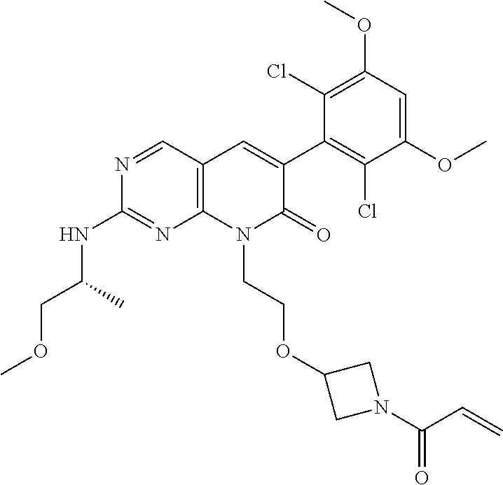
C1(NC(COC)C)=NC2=C(C=N1)C=C(C1=C(Cl)C(OC)=CC(OC)=C1Cl)C(=O)N2CCOC1CN(C(C=C)=O)C1
